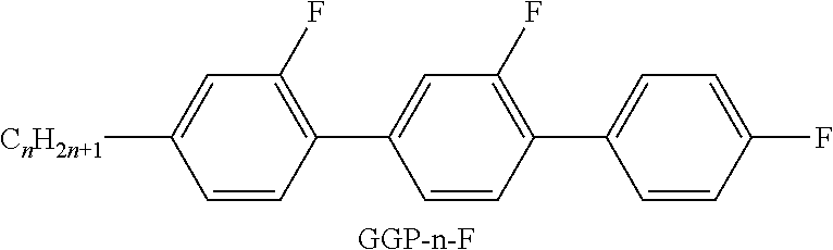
C1=C([CnH2n+1])C=CC(C2=CC(F)=C(C3=CC=C(F)C=C3)C=C2)=C1F.[GGP-n-F]
